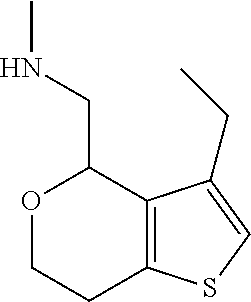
O1CCC2=C(C1CNC)C(CC)=CS2
